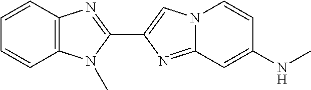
C1(C2=CN3C(=N2)C=C(NC)C=C3)=NC2=C(N1C)C=CC=C2
